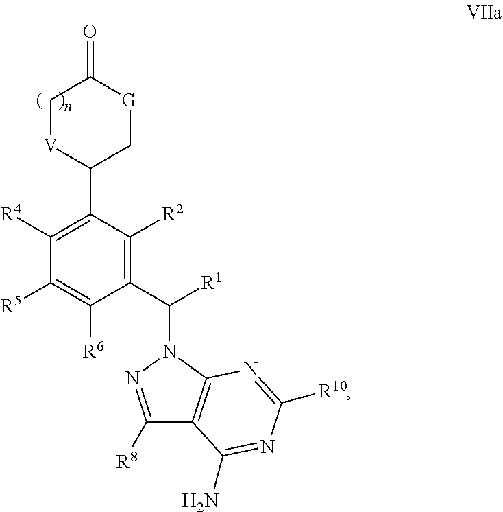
C1(C([R1])N2N=C([R8])C3=C2N=C([R10])N=C3N)=C([R2])C(C2C[G]C(=O)C[V]2)=C([R4])C([R5])=C1[R6]
